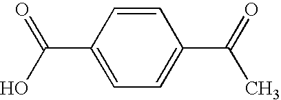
C1=CC(C(=O)O)=CC=C1C(=O)C
